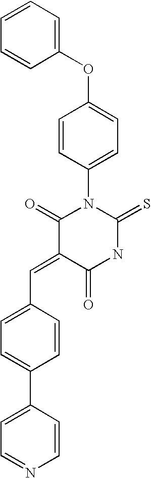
C1=CC=CC(OC2=CC=C(N3C(=O)C(=CC4=CC=C(C5=CC=NC=C5)C=C4)C(=O)NC3=S)C=C2)=C1
